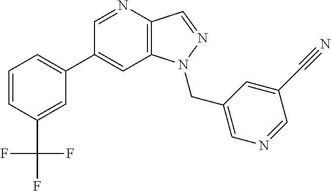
C1(C2=CC=CC(C(F)(F)F)=C2)=CC2=C(C=NN2CC2=CN=CC(C#N)=C2)N=C1
